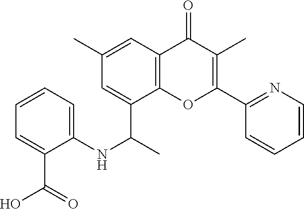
C1(C)=CC2=C(C(C(C)NC3=CC=CC=C3C(=O)O)=C1)OC(C1=NC=CC=C1)=C(C)C2=O
